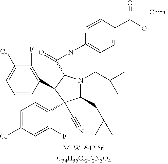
C1(CC(C)(C)C)N(CC(C)C)C(C(=O)NC2=CC=C(C(O)=O)C=C2)C(C2=C(F)C(Cl)=CC=C2)C1(C1=CC=C(Cl)C=C1F)C#N
